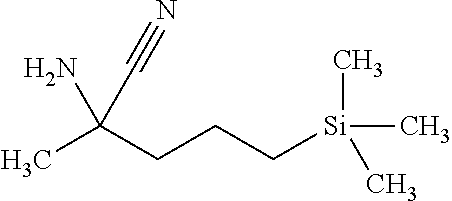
CC(CCC[Si](C)(C)C)(N)C#N
